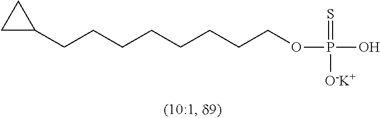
C1(CCCCCCCCOP(O)(=S)[O-K+])CC1
